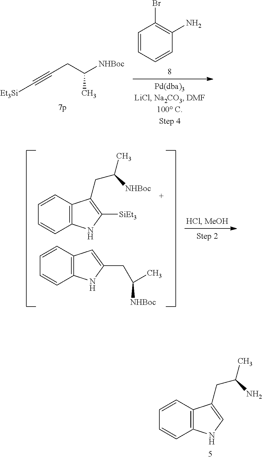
C1=CC=CC(N)=C1Br.[Et3Si]C#CCC([NHBoc])C.C12=C(C=CC=C1)C(CC(C)N)=CN2.C12=C(C=CC=C1)C(CC(C)[NHBoc])=C([SiEt3])N2.C12=C(C=CC=C1)C=C(CC(C)[NHBoc])N2
